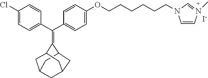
C(C1=CC=C(Cl)C=C1)(C1=CC=C(OCCCCCCN2C=CN(C)=C2)C=C1)=C1C2CC3CC(C2)CC1C3.[I-]
